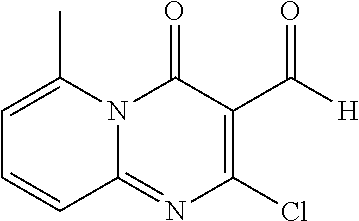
ClC1=C(C([H])=O)C(=O)N2C(=N1)C=CC=C2C
